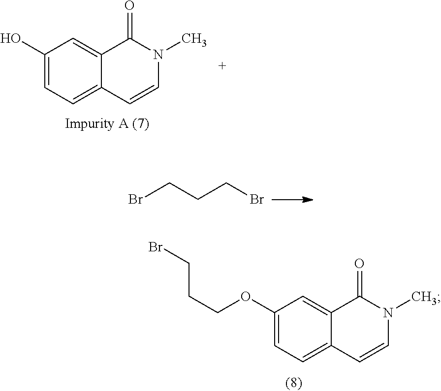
C1(O)=CC=C2C(=C1)C(=O)N(C)C=C2.BrCCCBr.C(OC1=CC=C2C(=C1)C(=O)N(C)C=C2)CCBr
